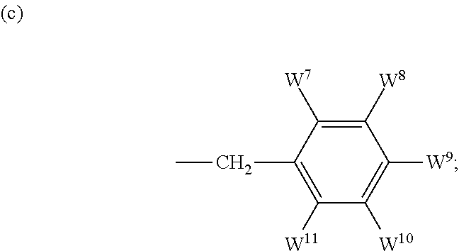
C1([W8])=C([W7])C(CC)=C([W11])C([W10])=C1[W9]
